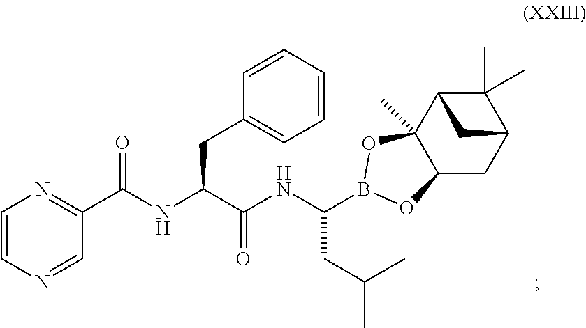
C1=CN=CC(C(NC(C(NC(B2OC3C(C)(O2)C2C(C)(C)C(C3)C2)CC(C)C)=O)CC2=CC=CC=C2)=O)=N1
